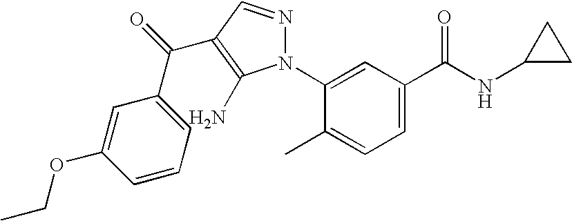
C1=C(N2N=CC(C(=O)C3=CC=CC(OCC)=C3)=C2N)C(C)=CC=C1C(NC1CC1)=O
